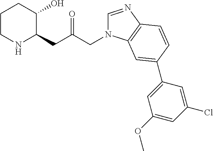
C1CNC(CC(=O)CN2C=NC3=C2C=C(C2=CC(OC)=CC(Cl)=C2)C=C3)C(O)C1
